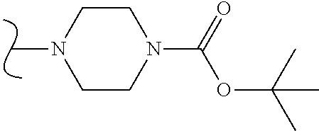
CN1CCN(C(=O)OC(C)(C)C)CC1
